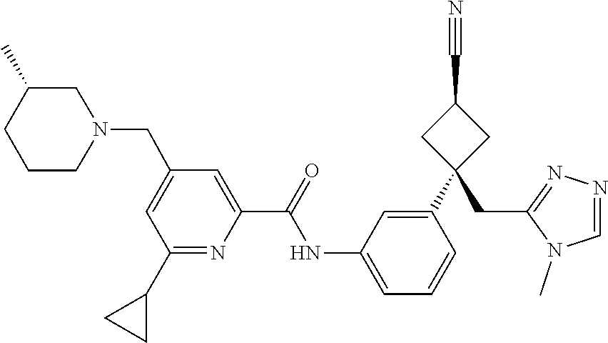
C(N1CC(C)CCC1)C1=CC(C2CC2)=NC(C(=O)NC2=CC=CC(C3(CC4=NN=CN4C)CC(C#N)C3)=C2)=C1
